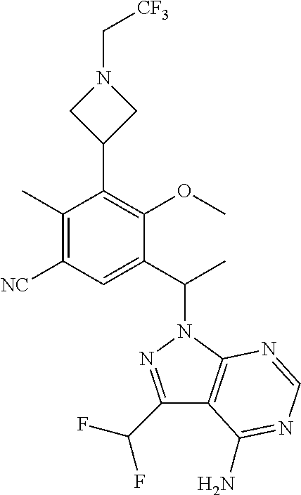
C1(C(C)N2N=C(C(F)F)C3=C2N=CN=C3N)=CC([NC])=C(C)C(C2CN(C[CF3])C2)=C1OC
